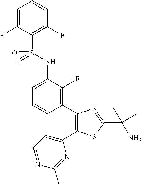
C1=C(NS(=O)(=O)C2=C(F)C=CC=C2F)C(F)=C(C2=C(C3=CC=NC(C)=N3)SC(C(N)(C)C)=N2)C=C1
